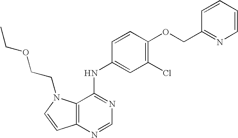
C12=C(N=CN=C1NC1=CC(Cl)=C(OCC3=NC=CC=C3)C=C1)C=CN2CCOCC
